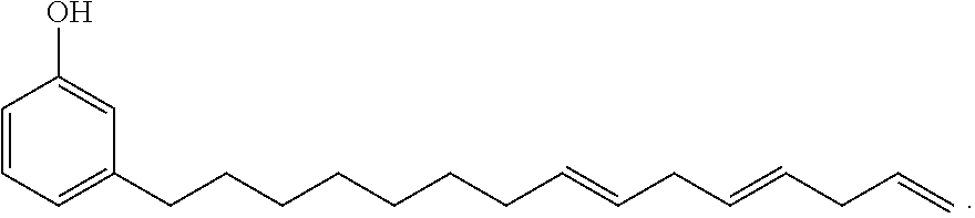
C1=CC=C(CCCCCCCC=CCC=CCC=C)C=C1O
